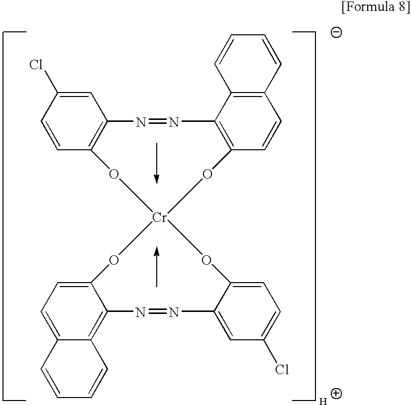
C1=C(Cl)C=CC2=C1N=NC1=C(C=CC3=C1C=CC=C3)O[Cr]1(O2)OC2=CC=C3C(=C2N=NC2=CC(Cl)=CC=C2O1)C=CC=C3
